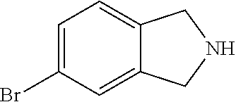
C1=C(Br)C=C2C(=C1)CNC2
